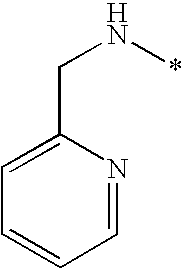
C(N*)C1=CC=CC=N1
